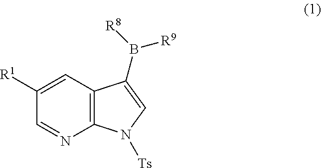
C12=C(N=CC([R1])=C1)N([Ts])C=C2B([R9])[R8]
